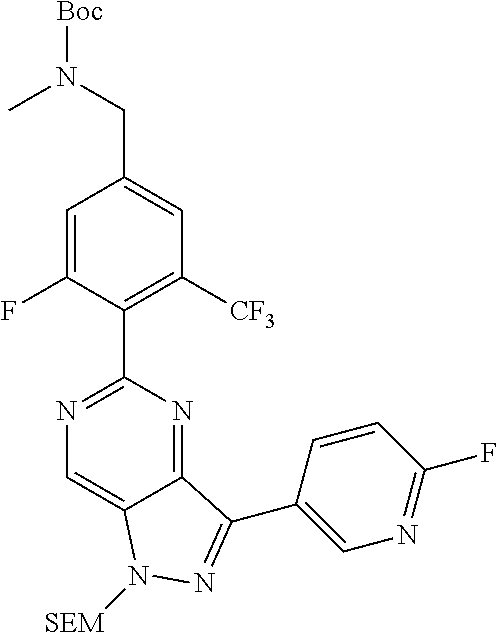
C1(C2=NC=C3C(=N2)C(C2=CN=C(F)C=C2)=NN3[SEM])=C([CF3])C=C(CN([Boc])C)C=C1F
